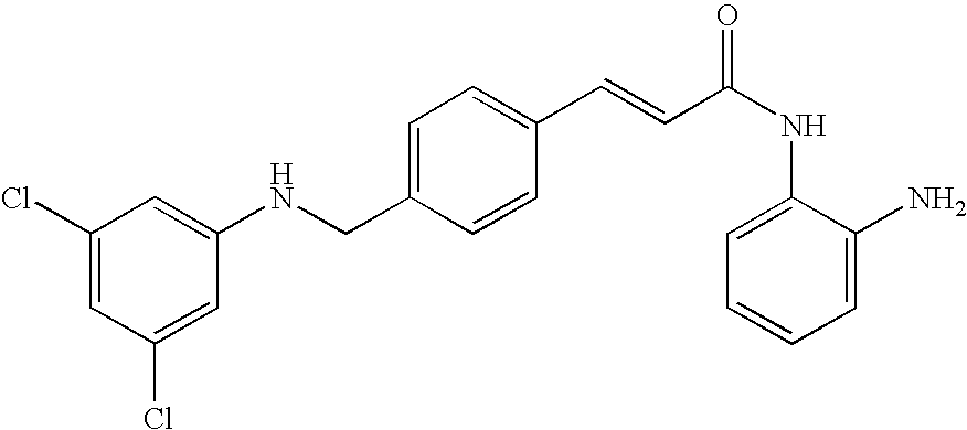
C1(C=CC(NC2=CC=CC=C2N)=O)=CC=C(CNC2=CC(Cl)=CC(Cl)=C2)C=C1
